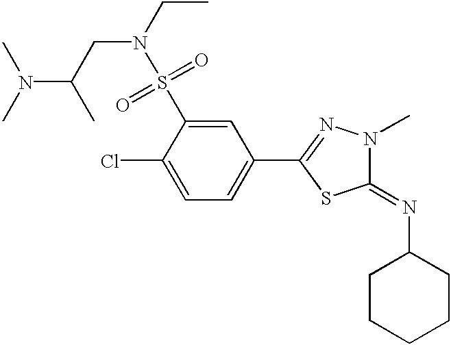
C1=C(Cl)C(S(N(CC(N(C)C)C)CC)(=O)=O)=CC(C2=NN(C)C(=NC3CCCCC3)S2)=C1
